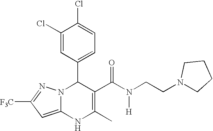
C1(Cl)=CC(C2N3C(=CC([F3C])=N3)NC(C)=C2C(N(CCN2CCCC2)[H])=O)=CC=C1Cl
